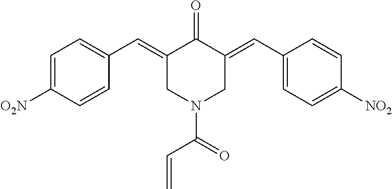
C1=C([O2N])C=CC(C=C2CN(C(=O)C=C)CC(=CC3=CC=C([NO2])C=C3)C2=O)=C1
